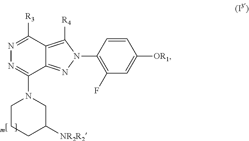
N1=C([R3])C2=C([R4])N(C3=C(F)C=C([OR1])C=C3)N=C2C(N2CC([NR2R2])CCC2)=N1
